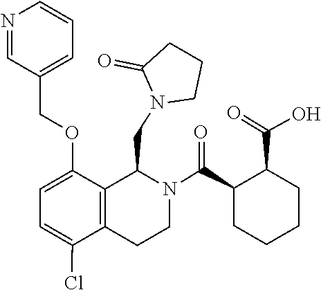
C1=NC=CC=C1COC1=CC=C(Cl)C2=C1C(CN1CCCC1=O)N(C(C1CCCCC1C(=O)O)=O)CC2
